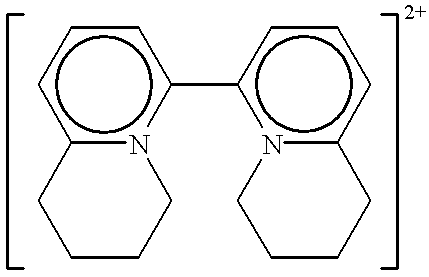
c1c2n(c(-c3n4c(ccc3)CCCC4)cc1)CCCC2
